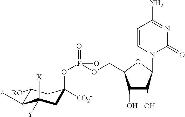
C1(O)C(O)C(N2C(=O)N=C(N)C=C2)OC1COP(OC1([CO2-])CC([Y])([X])C([z])C([RO])C1)([O-])=O
